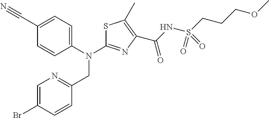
C1(C#N)=CC=C(N(C2=NC(C(NS(CCCOC)(=O)=O)=O)=C(C)S2)CC2=NC=C(Br)C=C2)C=C1
